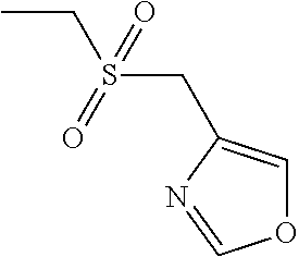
CCS(CC1=COC=N1)(=O)=O
